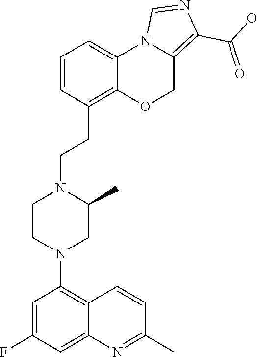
N1(C2=C3C(=CC(F)=C2)N=C(C)C=C3)CC(C)N(CCC2=C3C(=CC=C2)N2C(=C(C(O)=O)N=C2)CO3)CC1
